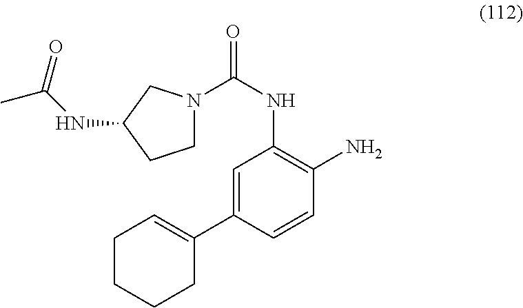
C1CCCC(C2=CC(NC(=O)N3CCC(NC(C)=O)C3)=C(N)C=C2)=C1
